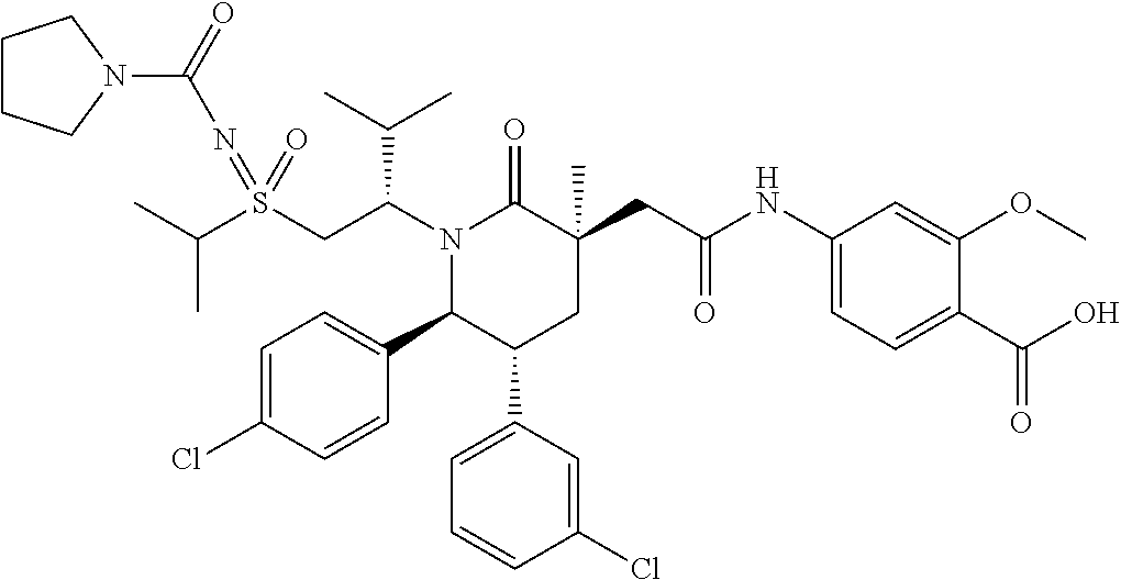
C(C)(C)S(CC(N1C(=O)C(CC(NC2=CC=C(C(O)=O)C(OC)=C2)=O)(C)CC(C2=CC=CC(Cl)=C2)C1C1=CC=C(Cl)C=C1)C(C)C)(=NC(N1CCCC1)=O)=O
